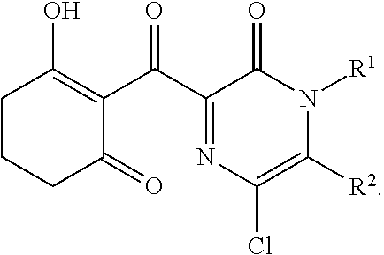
C1(C(C2=C(O)CCCC2=O)=O)=NC(Cl)=C([R2])N([R1])C1=O
